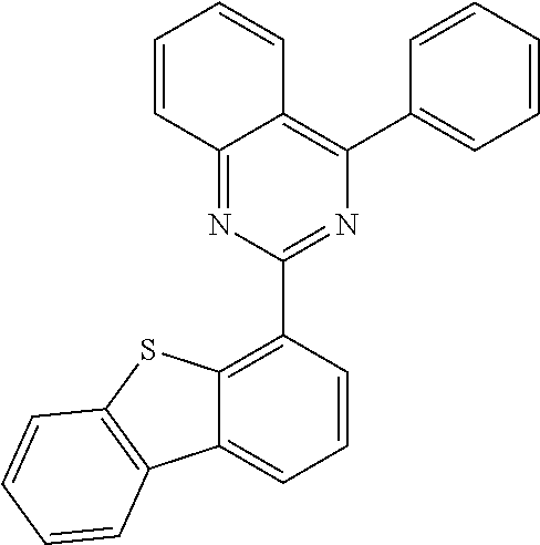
C1=CC2=NC(C3=C4C(=CC=C3)C3=C(S4)C=CC=C3)=NC(C3=CC=CC=C3)=C2C=C1
